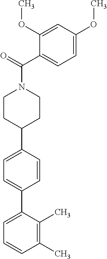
C1(C)=C(C)C(C2=CC=C(C3CCN(C(C4=CC=C(OC)C=C4OC)=O)CC3)C=C2)=CC=C1
